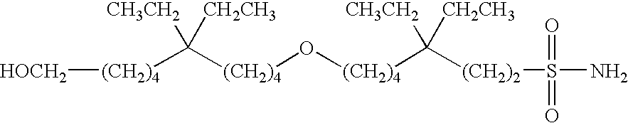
[(CH2)4]([HOCH2])C([(CH2)4]O[(CH2)4]C([CH3CH2])([CH2CH3])[(CH2)2]S(N)(=O)=O)([CH3CH2])[CH2CH3]
